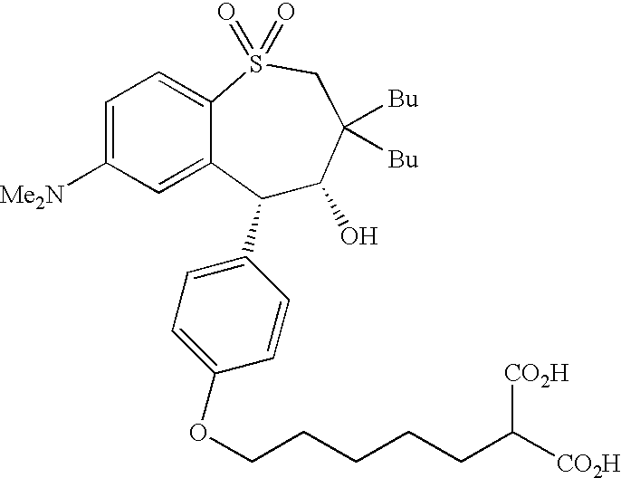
C1(C2=CC=C(OCCCCCC([CO2H])[CO2H])C=C2)C(O)C([Bu])([Bu])CS(=O)(=O)C2=CC=C([Me2N])C=C12
